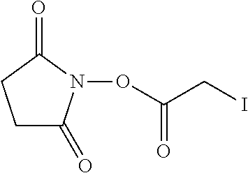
O(N1C(=O)CCC1=O)C(CI)=O
